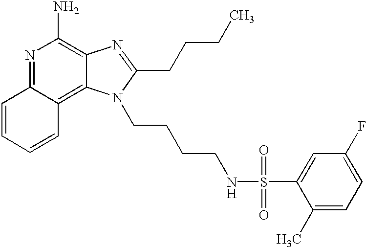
N1=C2C(=C3C(=C1N)N=C(CCCC)N3CCCCNS(C1=CC(F)=CC=C1C)(=O)=O)C=CC=C2
